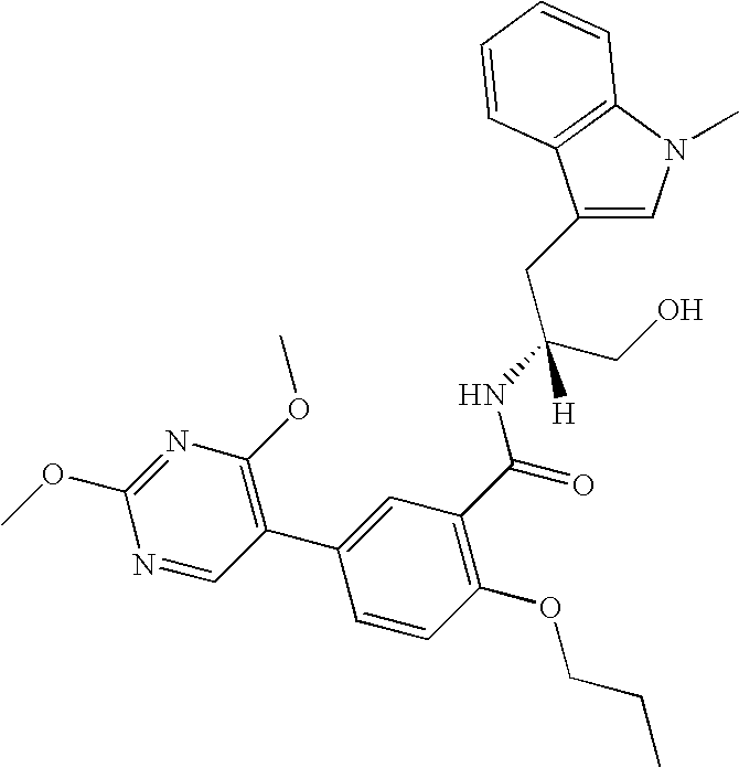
C1(CC(CO)(NC(=O)C2=C(OCCC)C=CC(C3=C(OC)N=C(OC)N=C3)=C2)[H])=CN(C)C2=C1C=CC=C2
